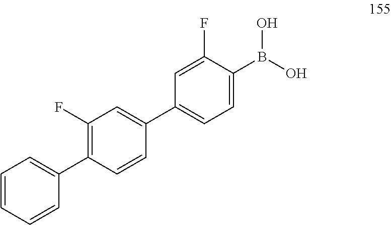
C1(F)=C(C2=CC=CC=C2)C=CC(C2=CC=C(B(O)O)C(F)=C2)=C1
